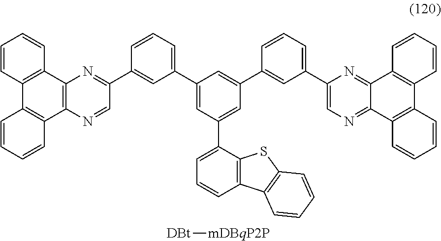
C1=CC2=C(C=C1)C1=C(C3=C2C=CC=C3)N=CC(C2=CC(C3=CC(C4=CC=CC5=C4SC4=C5C=CC=C4)=CC(C4=CC(C5=CN=C6C(=N5)C5=C(C7=C6C=CC=C7)C=CC=C5)=CC=C4)=C3)=CC=C2)=N1.[DBt][mDBqP2P]
